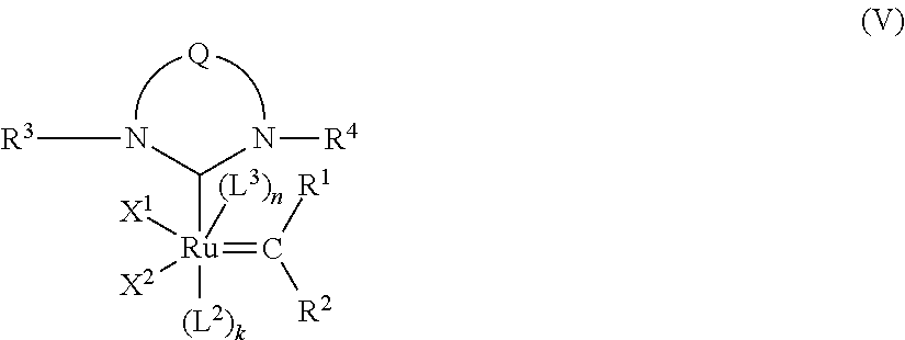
[R3]NC(N[R4])[Ru]([X1])([X2])([(L2)k])(=C([R1])[R2])[(L3)n].[Q]
